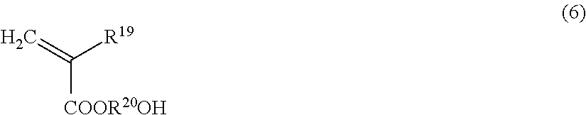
C=C([R19])[COOR20OH]
